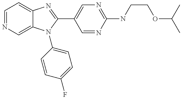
C12=CC=NC=C1N(C1=CC=C(F)C=C1)C(C1=CN=C(NCCOC(C)C)N=C1)=N2
